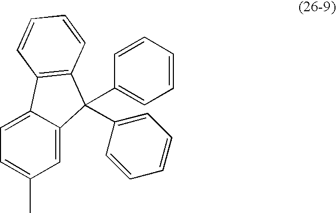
C12=CC=C(C)C=C1C(C1=CC=CC=C1)(C1=CC=CC=C1)C1=C2C=CC=C1
